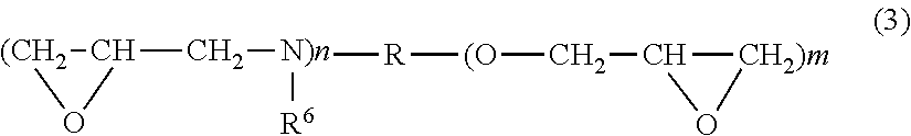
[(CH2]1C(C[N)n]([R][(O]CC2[CH2)m]O2)[R6])O1
